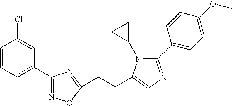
ClC1=CC(C2=NOC(CCC3=CN=C(C4=CC=C(OC)C=C4)N3C3CC3)=N2)=CC=C1
